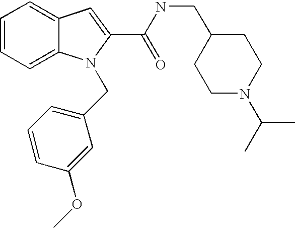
C1=C2C(=CC=C1)N(CC1=CC=CC(OC)=C1)C(C(=O)NCC1CCN(C(C)C)CC1)=C2
